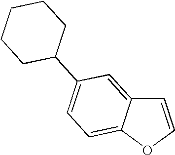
C1=COC2=CC=C(C3CCCCC3)C=C12
